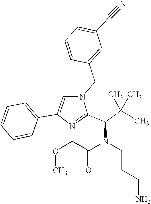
N1(CC2=CC(C#N)=CC=C2)C=C(C2=CC=CC=C2)N=C1C(C(C)(C)C)N(CCCN)C(COC)=O
